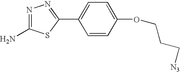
C1=C(C2=NN=C(N)S2)C=CC(OCCC[N3])=C1
